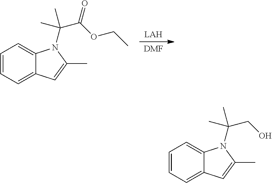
C1=CC=C2C(=C1)N(C(C(OCC)=O)(C)C)C(C)=C2.[DMF].[LAH].C1=CC=C2C(=C1)N(C(CO)(C)C)C(C)=C2
